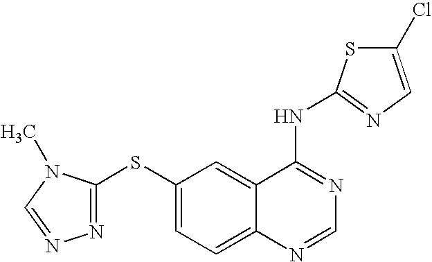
N1=C(SC2=CC=C3C(=C2)C(NC2=NC=C(Cl)S2)=NC=N3)N(C)C=N1
